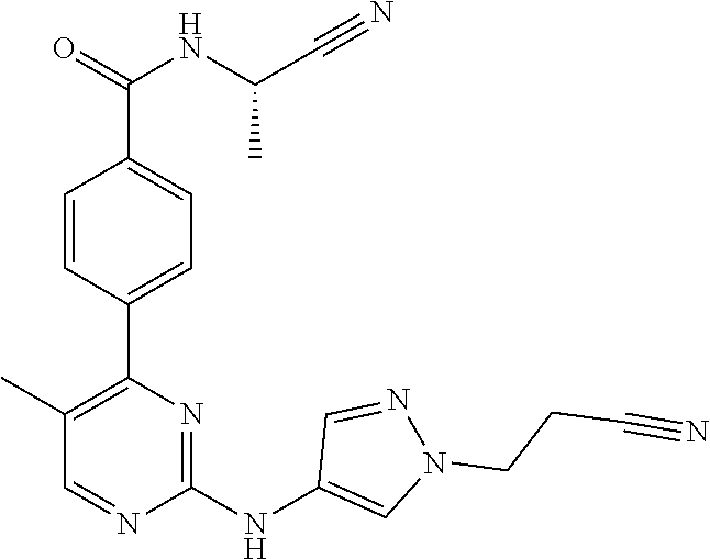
C1(C2=C(C)C=NC(NC3=CN(CCC#N)N=C3)=N2)=CC=C(C(=O)NC(C#N)C)C=C1
